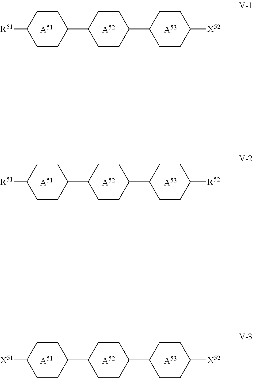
[A51].[A52].C1CC(C2CCC(C3CCC([X52])CC3)CC2)CCC1[R51].[A53].[A51].[A52].C1CC(C2CCC(C3CCC([R52])CC3)CC2)CCC1[R51].[A53].[A51].[A52].C1CC(C2CCC(C3CCC([X52])CC3)CC2)CCC1[X51].[A53]
